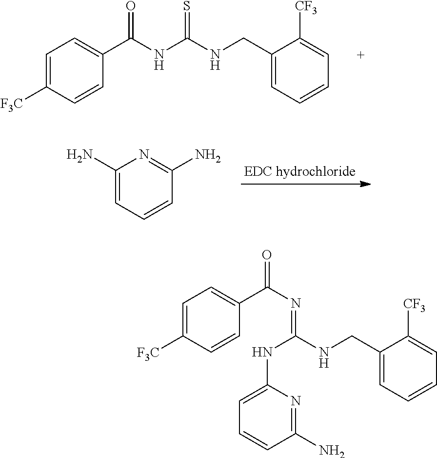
C1=C([F3C])C=CC(C(NC(NCC2=CC=CC=C2[CF3])=S)=O)=C1.C1(N)=CC=CC(N)=N1.C1=C([F3C])C=CC(C(=O)N=C(NC2=CC=CC(N)=N2)NCC2=CC=CC=C2[CF3])=C1
